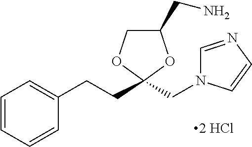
C1=CC=CC(CCC2(CN3C=NC=C3)OC(CN)CO2)=C1.[2 HCl]
